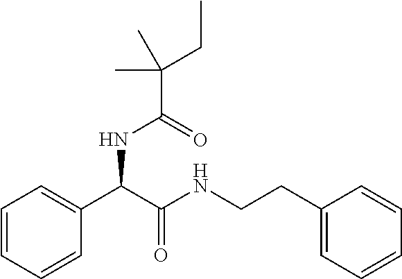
C1=CC=CC(C(C(NCCC2=CC=CC=C2)=O)NC(=O)C(CC)(C)C)=C1
